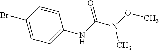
C1=C(NC(N(OC)C)=O)C=CC(Br)=C1
